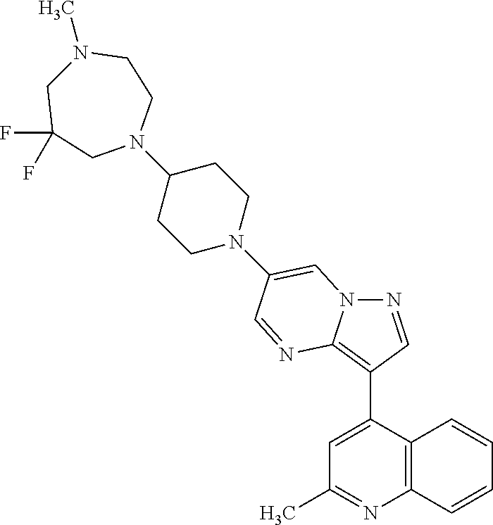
N1=CC(C2=CC(C)=NC3=C2C=CC=C3)=C2N1C=C(N1CCC(N3CCN(C)CC(F)(F)C3)CC1)C=N2
